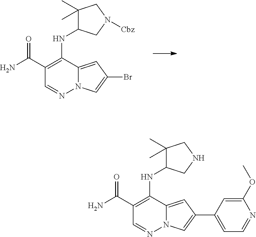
C1(C(N)=O)=C(NC2C(C)(C)CN([Cbz])C2)C2=CC(Br)=CN2N=C1.C1(C(N)=O)=C(NC2C(C)(C)CNC2)C2=CC(C3=CC=NC(OC)=C3)=CN2N=C1
